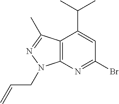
C12=C(N=C(Br)C=C1C(C)C)N(CC=C)N=C2C
